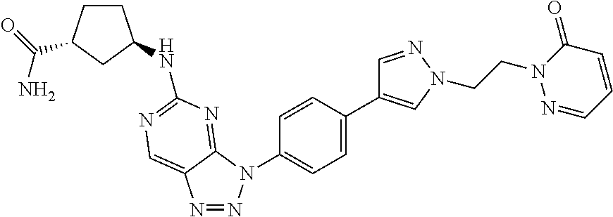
N1=NN(C2=CC=C(C3=CN(CCN4N=CC=CC4=O)N=C3)C=C2)C2=NC(NC3CCC(C(=O)N)C3)=NC=C12
